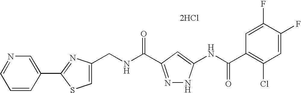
C(NC(=O)C1=NNC(NC(C2=C(Cl)C=C(F)C(F)=C2)=O)=C1)C1=CSC(C2=CN=CC=C2)=N1.[2HCl]
